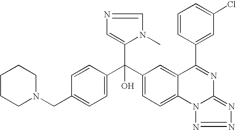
C1=C(CN2CCCCC2)C=CC(C(C2=CC=C3C(=C2)C(C2=CC(Cl)=CC=C2)=NC2=NN=NN32)(C2=CN=CN2C)O)=C1
